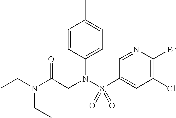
CCN(C(CN(S(C1=CC(Cl)=C(Br)N=C1)(=O)=O)C1=CC=C(C)C=C1)=O)CC
